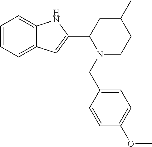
C1=CC=C2C(=C1)NC(C1N(CC3=CC=C(OC)C=C3)CCC(C)C1)=C2
